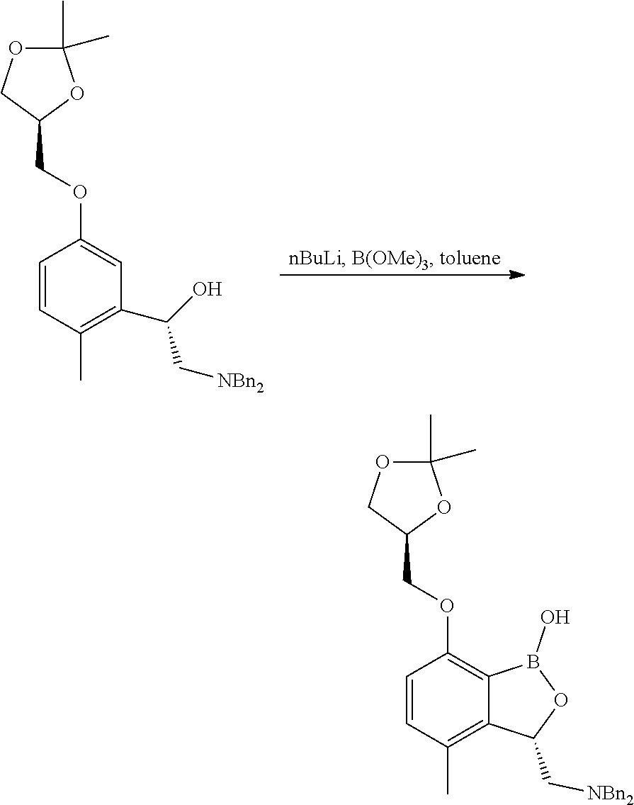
C1=CC(C)=C(C(O)C[NBn2])C=C1OCC1OC(C)(C)OC1.C1=CC(C)=C2C(=C1OCC1OC(C)(C)OC1)B(O)OC2C[NBn2]
